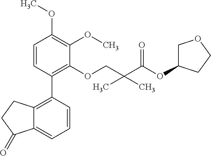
C1=CC(C2=C3C(=CC=C2)C(=O)CC3)=C(OCC(C(OC2COCC2)=O)(C)C)C(OC)=C1OC
